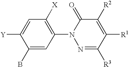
C1(B)=CC(N2N=C([R3])C([R1])=C([R2])C2=O)=C([X])C=C1[Y]
